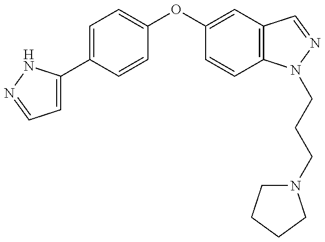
C1=C(C2=CC=C(OC3=CC4=C(C=C3)N(CCCN3CCCC3)N=C4)C=C2)NN=C1
